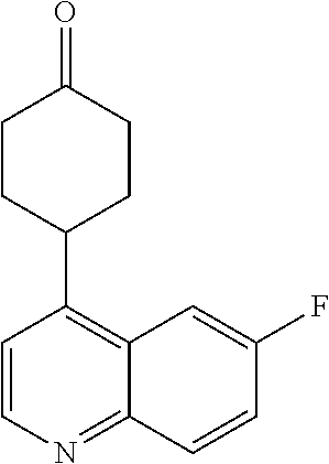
C1CC(C2=C3C(=NC=C2)C=CC(F)=C3)CCC1=O
